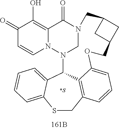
C1(=O)C=CN2C(=C1O)C(=O)N1CN2C2C3=CC=CC=C3SCC3=C2C(=CC=C3)OCC2CC(C1)C2.[*S]
